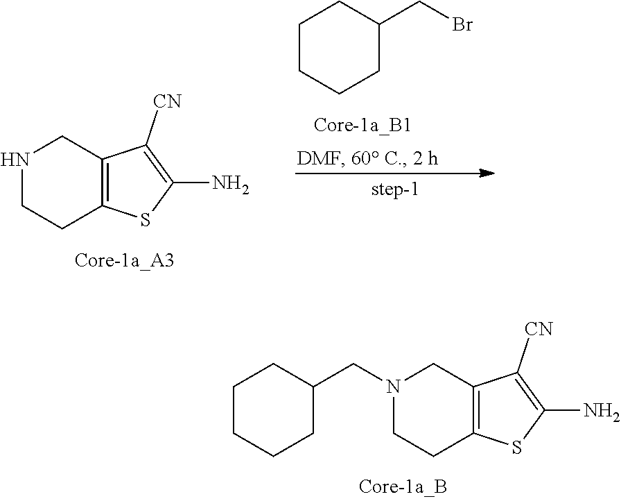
C12=C(CCN(CC3CCCCC3)C1)SC(N)=C2[CN].N1CCC2=C(C1)C([CN])=C(N)S2.C1CCCC(CBr)C1
